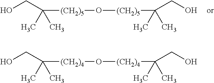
[(CH2)5](C(CO)(C)C)O[(CH2)5]C(CO)(C)C.[(CH2)4](C(CO)(C)C)O[(CH2)4]C(CO)(C)C
